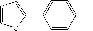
C1=CC(C)=CC=C1C1=CC=CO1
